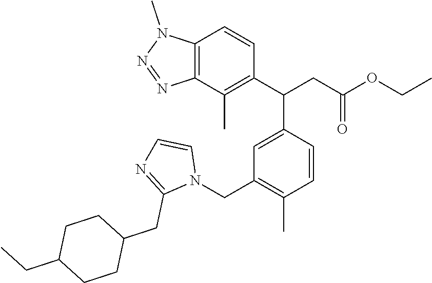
C12=C(C(C)=C(C(CC(OCC)=O)C3=CC(CN4C=CN=C4CC4CCC(CC)CC4)=C(C)C=C3)C=C1)N=NN2C
